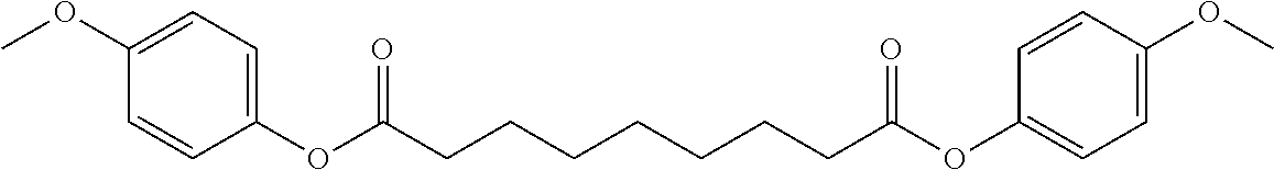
COC1=CC=C(OC(CCCCCCCC(OC2=CC=C(OC)C=C2)=O)=O)C=C1
